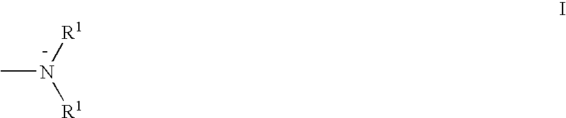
CN([R1])[R1]
